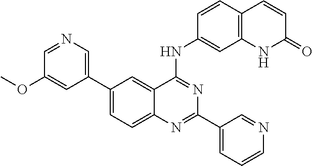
C1(C2=CN=CC(OC)=C2)=CC=C2C(=C1)C(NC1=CC3=C(C=C1)C=CC(=O)N3)=NC(C1=CC=CN=C1)=N2
